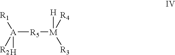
[A]([R5][M]([R4])([R3])[H])([R1])([R2])[H]
